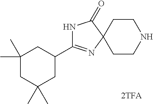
N1C(C2CC(C)(C)CC(C)(C)C2)=NC2(C1=O)CCNCC2
